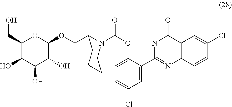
C1(CO)C(O)C(O)C(O)C(OCC2N(C(OC3=CC=C(Cl)C=C3C3=NC4=C(C(=O)N3)C=C(Cl)C=C4)=O)CCCC2)O1
